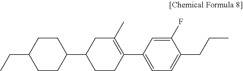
C1(CC)CCC(C2CCC(C3=CC=C(CCC)C(F)=C3)=C(C)C2)CC1
